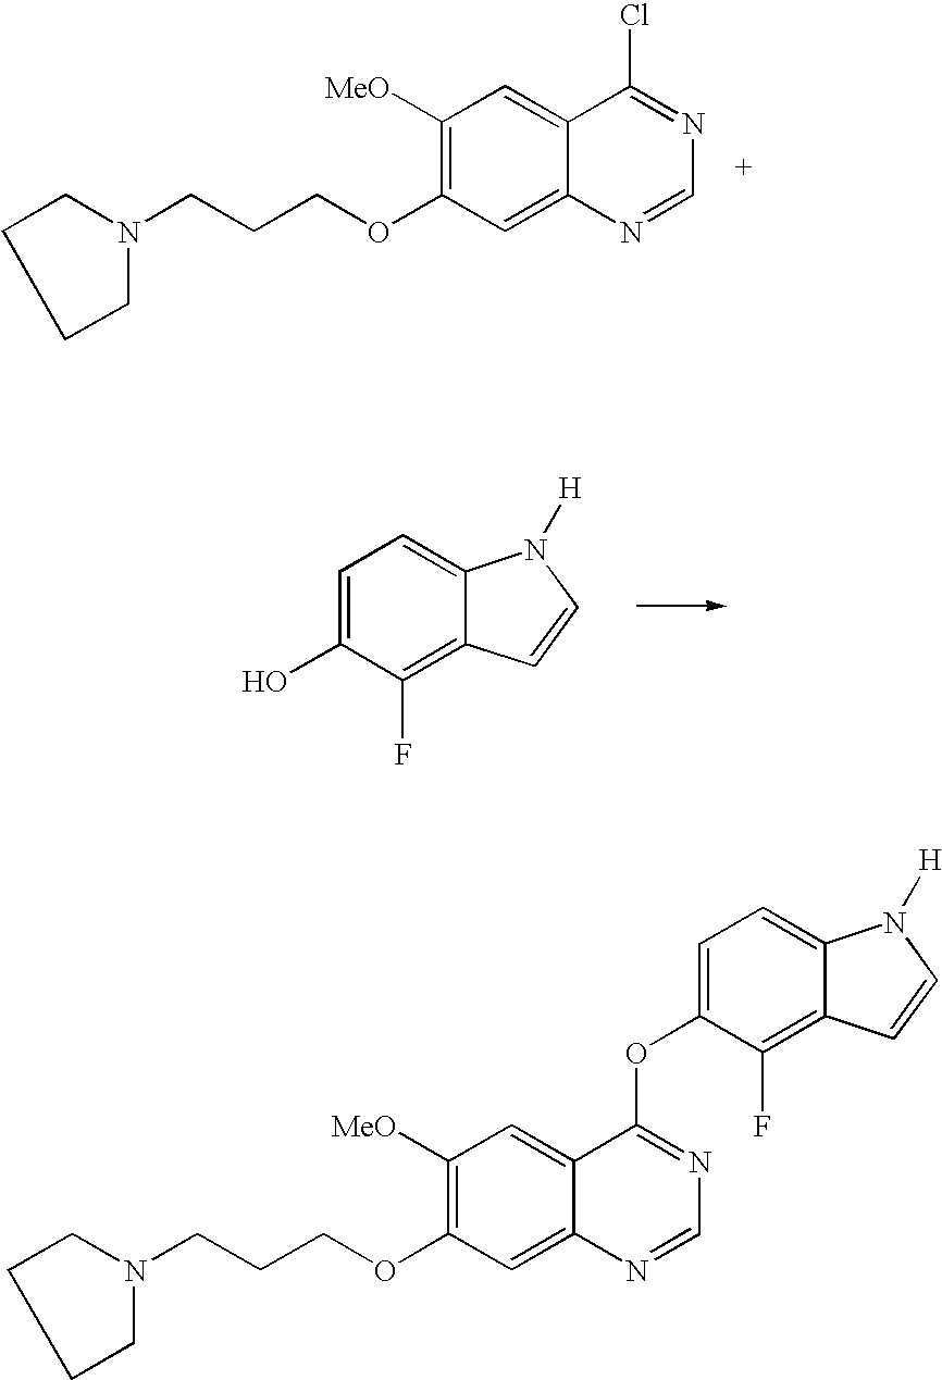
C1([MeO])=C(OCCCN2CCCC2)C=C2C(=C1)C(Cl)=NC=N2.C1(O)=CC=C2C(=C1F)C=CN2[H].C1([MeO])=C(OCCCN2CCCC2)C=C2C(=C1)C(OC1=CC=C3C(=C1F)C=CN3[H])=NC=N2
